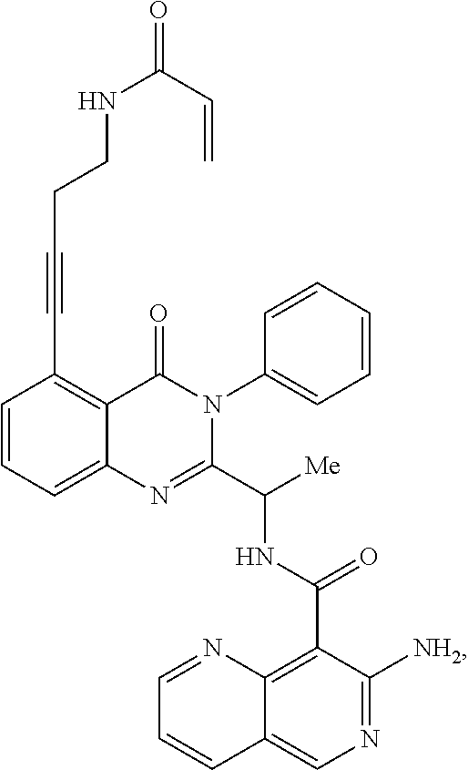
C1=CC=C2C(=C1C#CCCNC(=O)C=C)C(=O)N(C1=CC=CC=C1)C(C([Me])NC(=O)C1=C3C(=CN=C1[NH2])C=CC=N3)=N2
